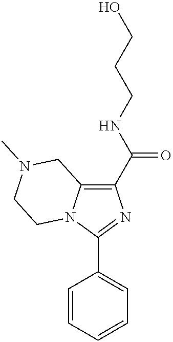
C1(C(NCCCO)=O)=C2N(C(C3=CC=CC=C3)=N1)CCN(C)C2
